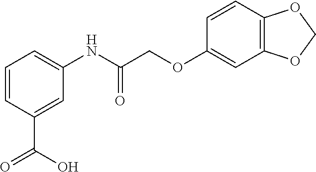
C1=CC(C(=O)O)=CC(NC(COC2=CC3=C(C=C2)OCO3)=O)=C1
